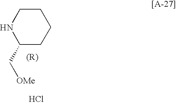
C1(C[OMe])CCCCN1.Cl
